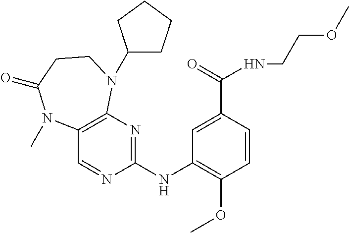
C1(NC2=NC3=C(C=N2)N(C)C(=O)CCN3C2CCCC2)=C(OC)C=CC(C(=O)NCCOC)=C1
